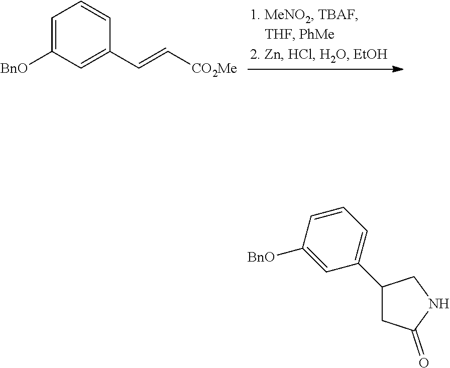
C1=C([BnO])C=C(C=C[CO2Me])C=C1.C1=CC=C(C2CC(=O)NC2)C=C1[BnO]
